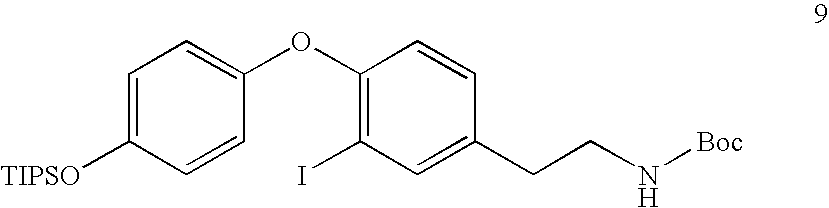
C1=C([TIPSO])C=CC(OC2=C(I)C=C(CCN[Boc])C=C2)=C1
